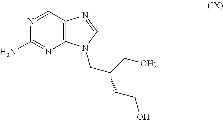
N1=CC2=C(N=C1N)N(CC(C[OH])CCO)C=N2
